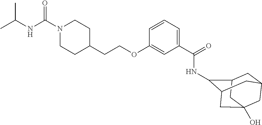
N1(C(NC(C)C)=O)CCC(CCOC2=CC(C(=O)NC3C4CC5CC(O)(CC3C5)C4)=CC=C2)CC1
